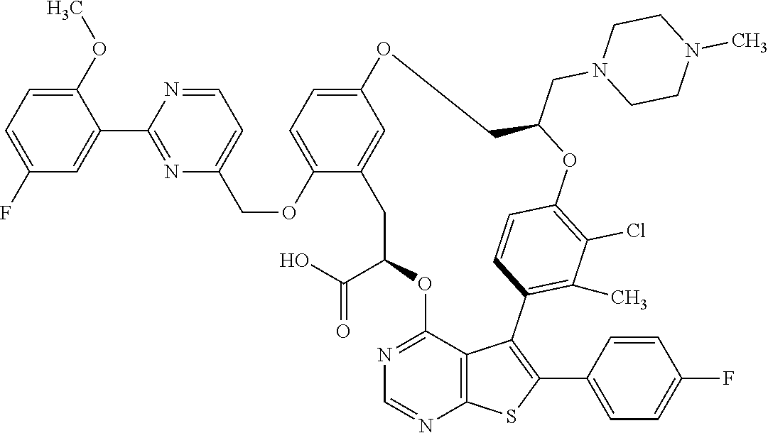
C1C(C(O)=O)OC2=NC=NC3=C2C(=C(C2=CC=C(F)C=C2)S3)C2=C(C)C(Cl)=C(C=C2)OC(CN2CCN(C)CC2)COC2=CC=C(OCC3=CC=NC(C4=CC(F)=CC=C4OC)=N3)C1=C2
